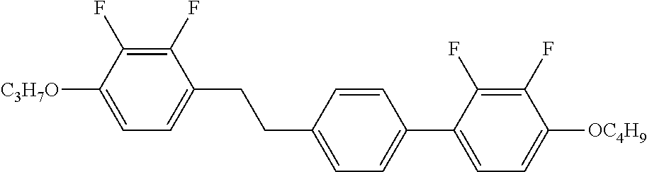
C1(F)=C(F)C([C3H7O])=CC=C1CCC1=CC=C(C2=CC=C([OC4H9])C(F)=C2F)C=C1
